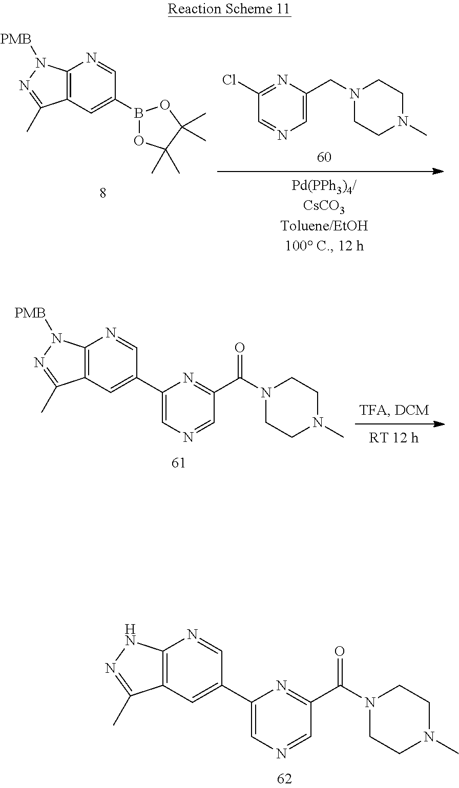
C1(Cl)=NC(CN2CCN(C)CC2)=CN=C1.C12=C(C=C(B3OC(C)(C)C(C)(C)O3)C=N1)C(C)=NN2[PMB].C12=C(C=C(C3=CN=CC(C(N4CCN(C)CC4)=O)=N3)C=N1)C(C)=NN2[PMB].C12=C(C=C(C3=CN=CC(C(N4CCN(C)CC4)=O)=N3)C=N1)C(C)=NN2
